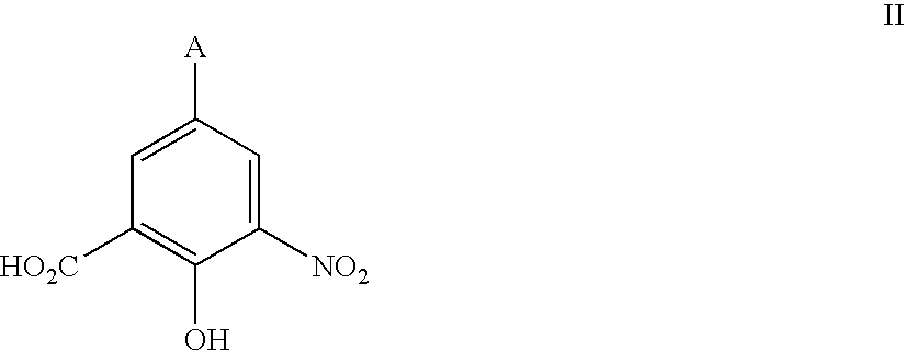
C1([HO2C])=C(O)C([NO2])=CC([A])=C1
